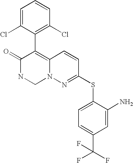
O=C1NCN2C(=C1C1=C(Cl)C=CC=C1Cl)C=CC(SC1=CC=C(C(F)(F)F)C=C1N)=N2
